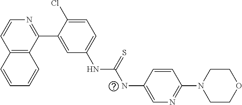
C12=C(C(C3=CC(NC(NC4=CN=C(N5CCOCC5)C=C4)=S)=CC=C3Cl)=NC=C1)C=CC=C2
